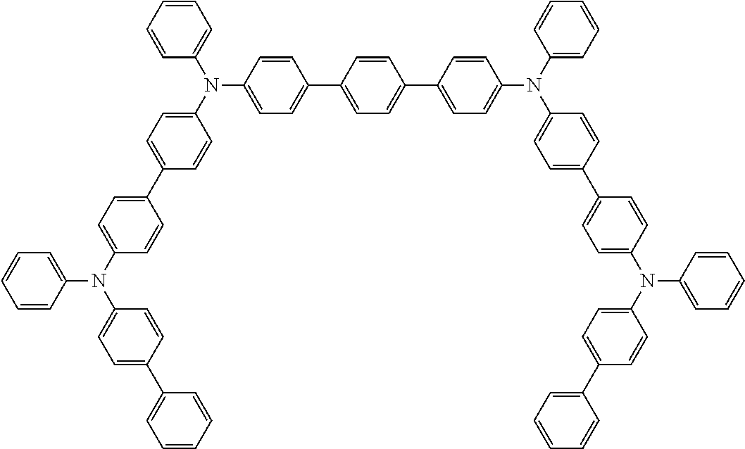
C1=CC=CC(N(C2=CC=C(C3=CC=C(N(C4=CC=C(C5=CC=C(C6=CC=C(N(C7=CC=C(C8=CC=C(N(C9=CC=CC=C9)C9=CC=C(C%10=CC=CC=C%10)C=C9)C=C8)C=C7)C7=CC=CC=C7)C=C6)C=C5)C=C4)C4=CC=CC=C4)C=C3)C=C2)C2=CC=C(C3=CC=CC=C3)C=C2)=C1
